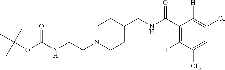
C1N(CCNC(OC(C)(C)C)=O)CCC(CNC(C2=C([H])C([CF3])=CC(Cl)=C2[H])=O)C1
